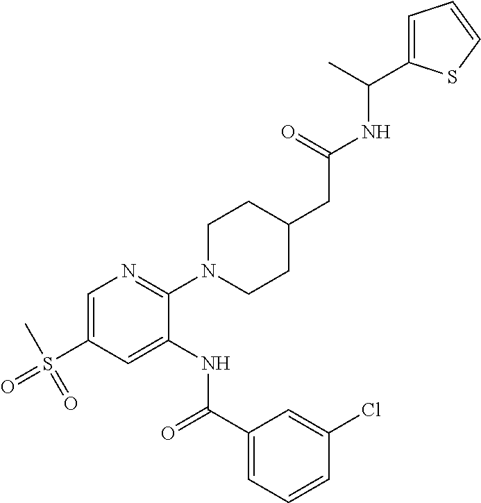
C1=C(S(C)(=O)=O)C=C(NC(C2=CC=CC(Cl)=C2)=O)C(N2CCC(CC(NC(C)C3=CC=CS3)=O)CC2)=N1
